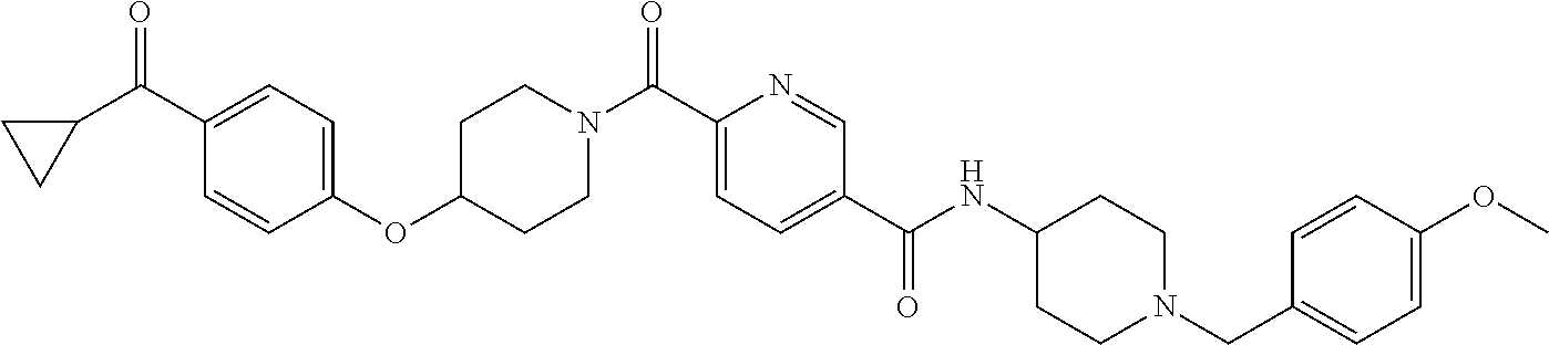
C1(C(C2CC2)=O)=CC=C(OC2CCN(C(C3=CC=C(C(NC4CCN(CC5=CC=C(OC)C=C5)CC4)=O)C=N3)=O)CC2)C=C1
